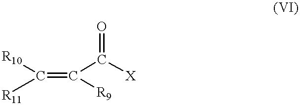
[R10]C([R11])=C([R9])C([X])=O
